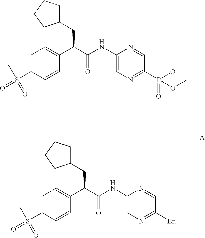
C1=C(S(=O)(C)=O)C=CC(C(C(NC2=CN=C(P(=O)(OC)OC)C=N2)=O)CC2CCCC2)=C1.C1=C(S(=O)(C)=O)C=CC(C(C(NC2=CN=C(Br)C=N2)=O)CC2CCCC2)=C1
